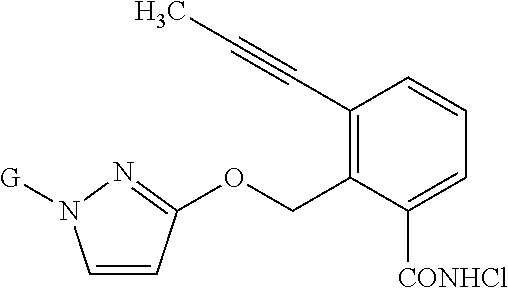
O(CC1=C(C#CC)C=CC=C1[CONHCl])C1=NN([G])C=C1
